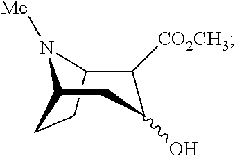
C12CCC(N1[Me])CC(O)C2[CO2CH3]
